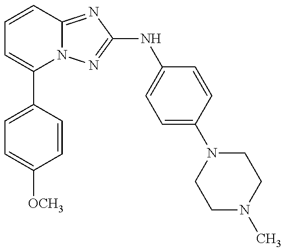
C1=C(C2=CC=CC3=NC(NC4=CC=C(N5CCN(C)CC5)C=C4)=NN23)C=CC([OCH3])=C1
